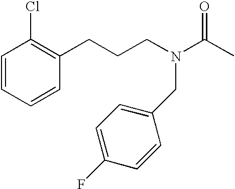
C1=CC=CC(CCCN(C(C)=O)CC2=CC=C(F)C=C2)=C1Cl
